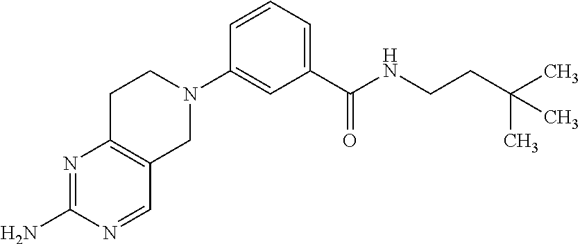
NC1=NC2=C(C=N1)CN(C1=CC(C(NCCC(C)(C)C)=O)=CC=C1)CC2
